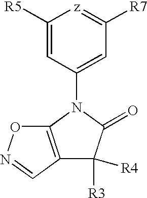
C1([R5])=CC(N2C(=O)C([R3])([R4])C3=C2ON=C3)=CC([R7])=[z]1
